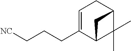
C1=C(CCC[NC])C2C(C)(C)C(C1)C2
